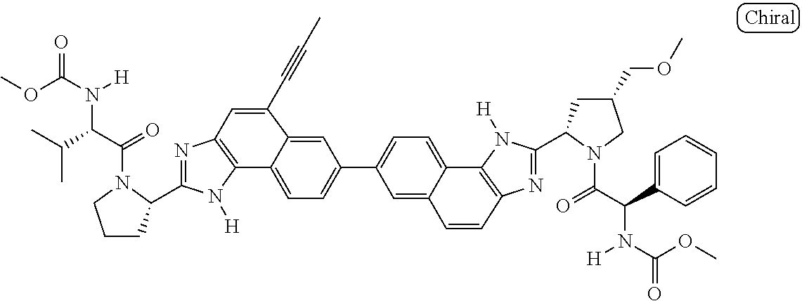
C12=C(N([H])C(C3CCCN3C(=O)C(C(C)C)N([H])C(OC)=O)=N1)C1=CC=C(C3=CC=C4C5=C(N=C(C6CC(COC)CN6C(=O)C(C6=CC=CC=C6)N([H])C(OC)=O)N5[H])C=CC4=C3)C=C1C(C#CC)=C2
